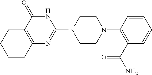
C12=C(C(=O)NC(N3CCN(C4=C(C(N)=O)C=CC=C4)CC3)=N1)CCCC2
